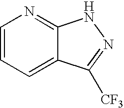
C1=CC=C2C(=N1)NN=C2[CF3]
